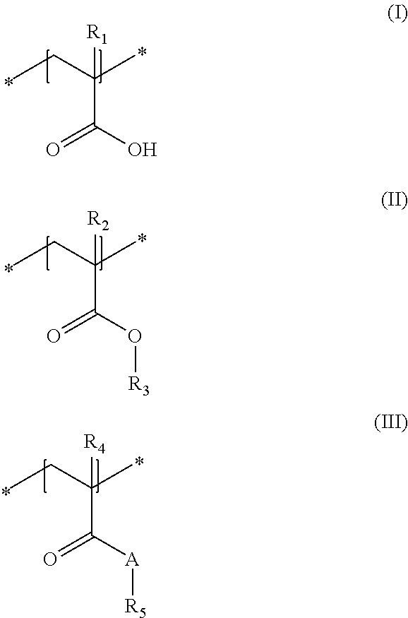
CCC(C)(C(O)=O)[R1].CCC(C)(C(O[R3])=O)[R2].CCC(C)(C([A][R5])=O)[R4]
